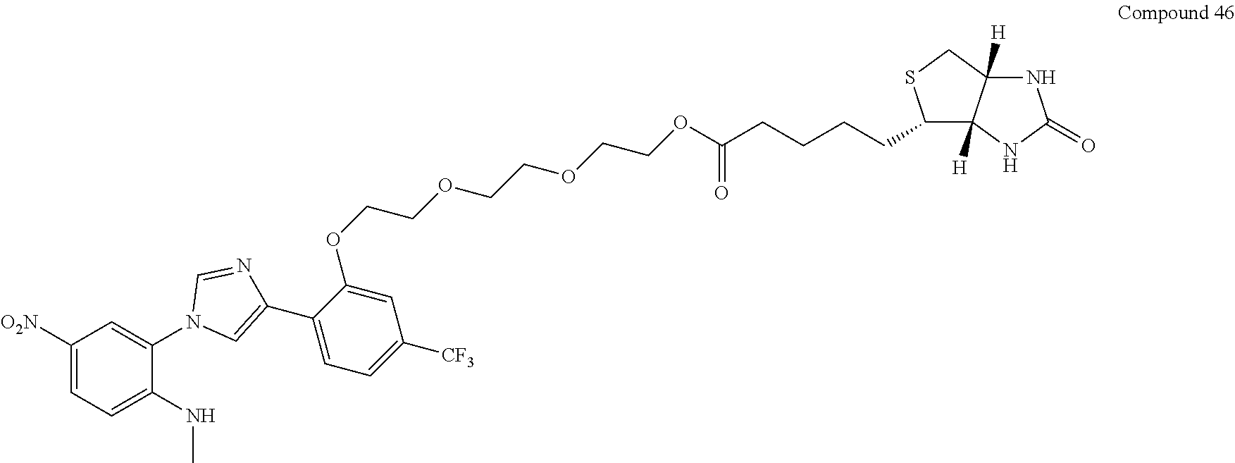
C1([O2N])=CC=C(NC)C(N2C=C(C3=CC=C([CF3])C=C3OCCOCCOCCOC(CCCCC3C4([H])C([H])(CS3)NC(=O)N4)=O)N=C2)=C1
